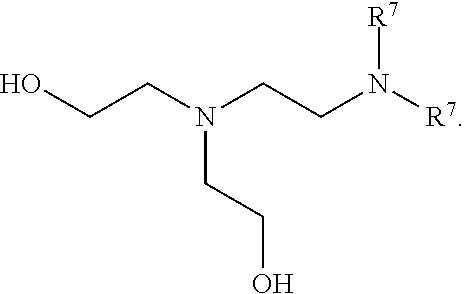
C(N([R7])[R7])CN(CCO)CCO
